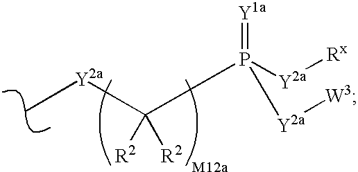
C[Y2a]C(P([Y2a][Rx])(=[Y1a])[Y2a][W3])([R2])[R2]
